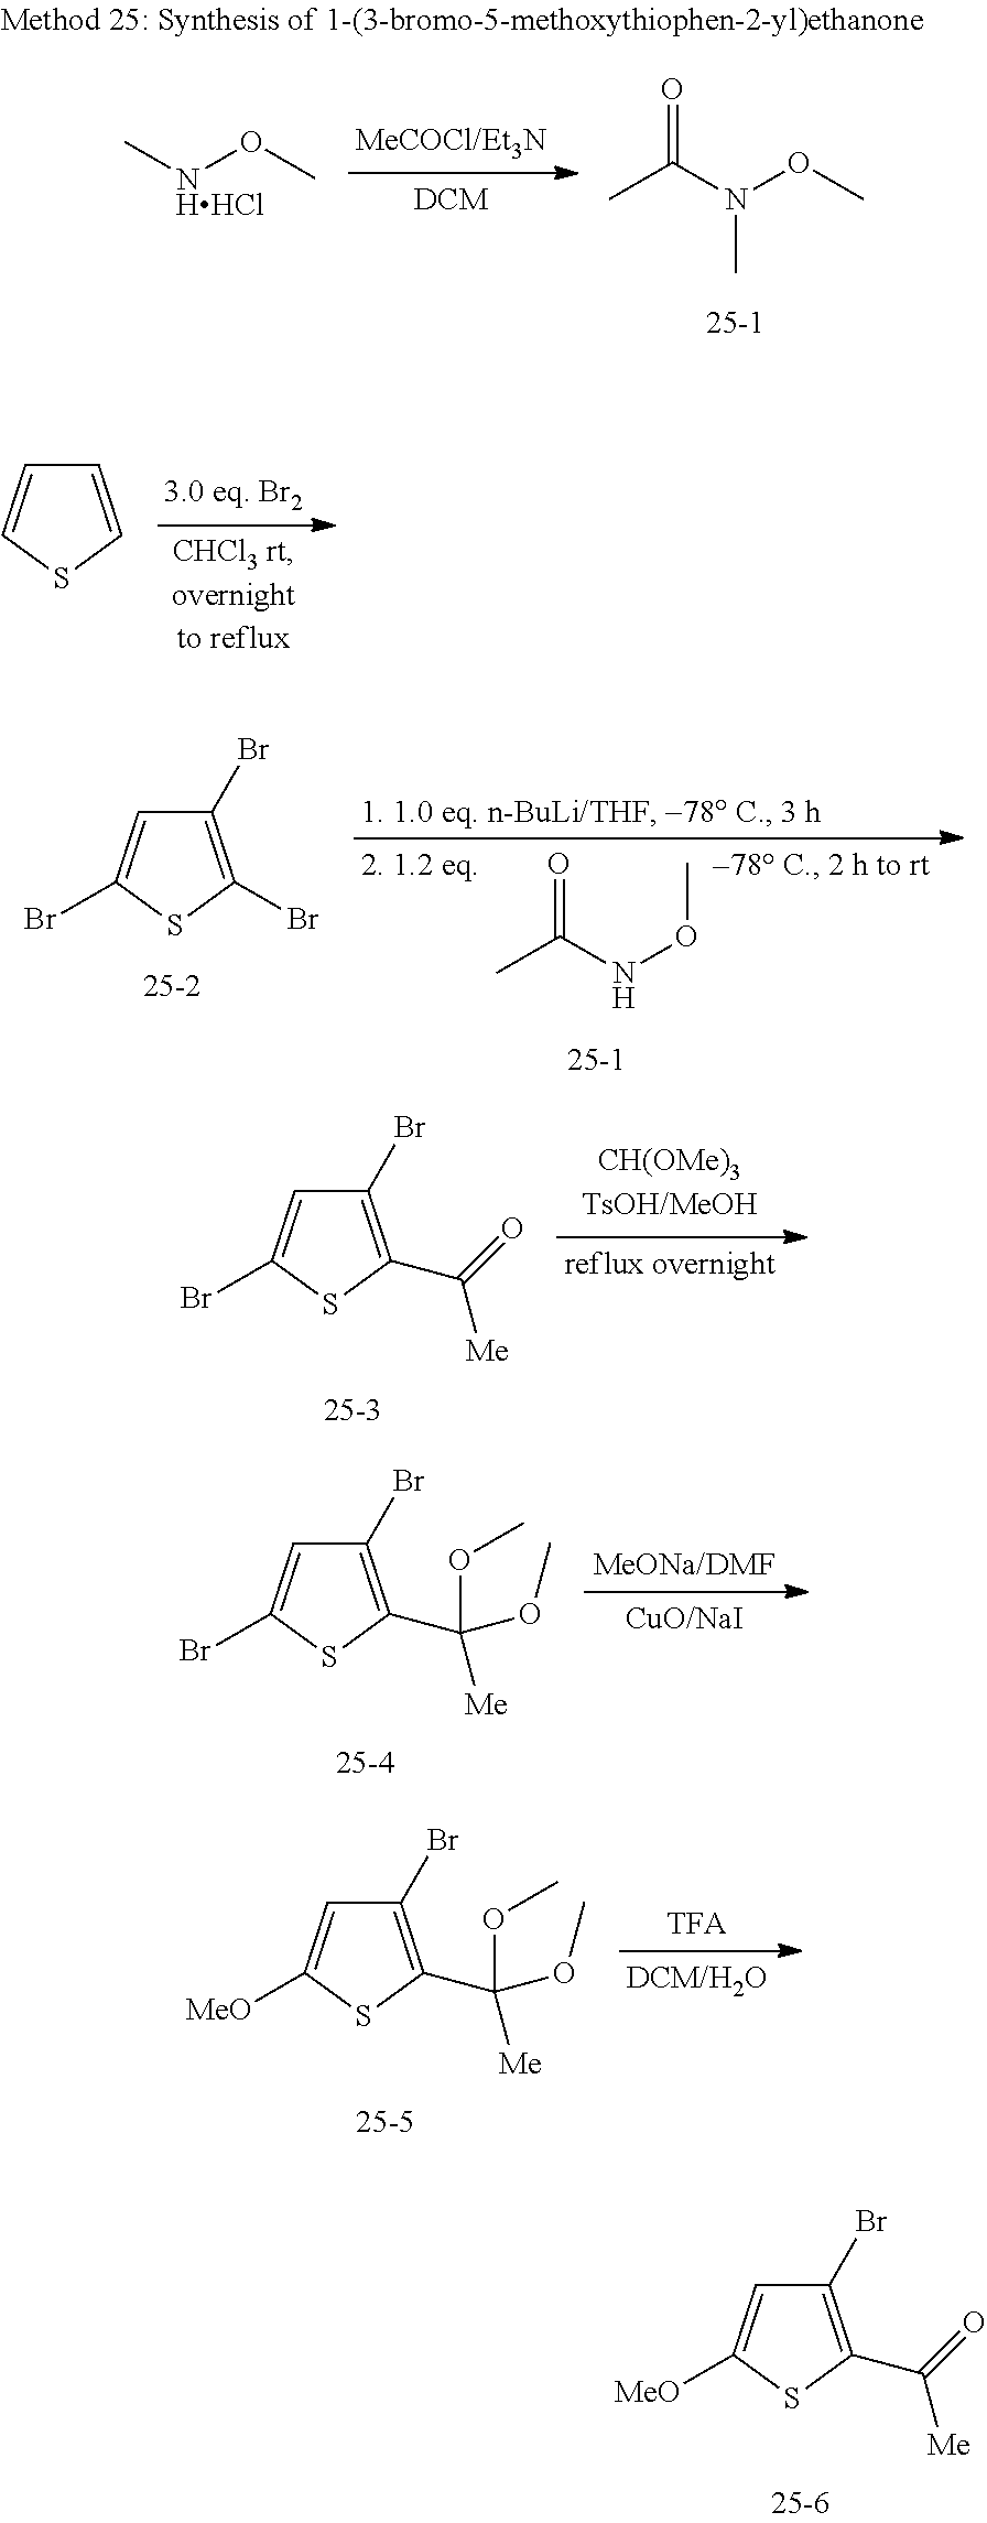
C[NHHCl]OC.O=C(N(OC)C)C.C1=CSC=C1.C1(Br)=C(Br)SC(Br)=C1.O=C(NOC)C.C1(Br)=C(C([Me])=O)SC(Br)=C1.C1(Br)=C(C(OC)(OC)[Me])SC(Br)=C1.C1(Br)=C(C(OC)(OC)[Me])SC([MeO])=C1.C1(Br)=C(C([Me])=O)SC([MeO])=C1
